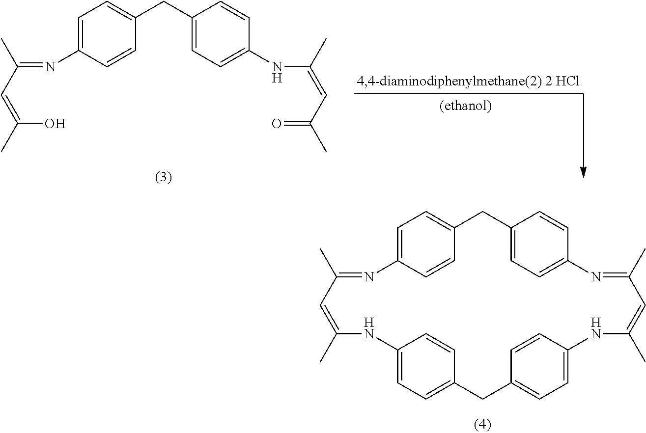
C1=C(N=C(C=C(C)O)C)C=CC(CC2=CC=C(NC(=CC(C)=O)C)C=C2)=C1.C1=C2C=CC(=C1)CC1=CC=C(C=C1)N=C(C)C=C(C)NC1=CC=C(CC3=CC=C(NC(C)=CC(C)=N2)C=C3)C=C1
